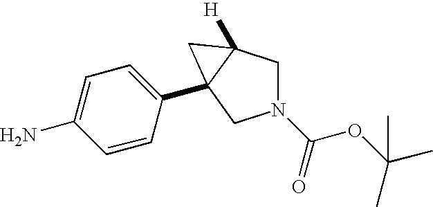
C1=CC(C23C([H])(CN(C(OC(C)(C)C)=O)C2)C3)=CC=C1N
